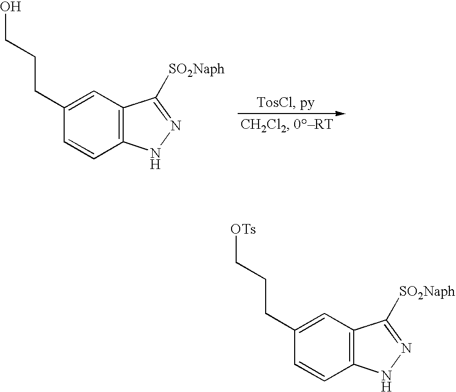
C1(CCCO)=CC2=C(C=C1)NN=C2[SO2Naph].C1(CCC[OTs])=CC2=C(C=C1)NN=C2[SO2Naph]
